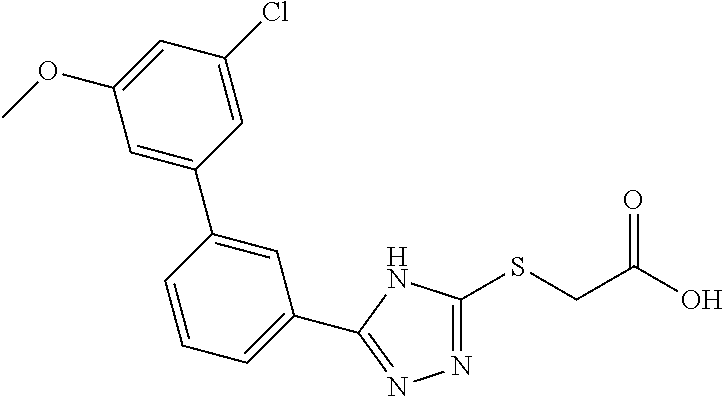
N1=C(SCC(O)=O)NC(C2=CC=CC(C3=CC(OC)=CC(Cl)=C3)=C2)=N1
